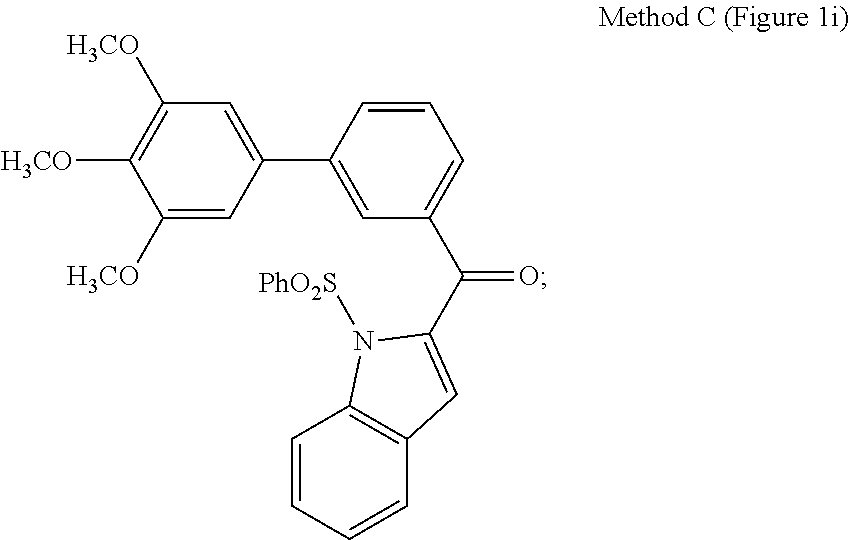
C1([H3CO])=CC(C2=CC(C(=O)C3=CC4=C(C=CC=C4)N3[PhO2S])=CC=C2)=CC([H3CO])=C1[H3CO]
